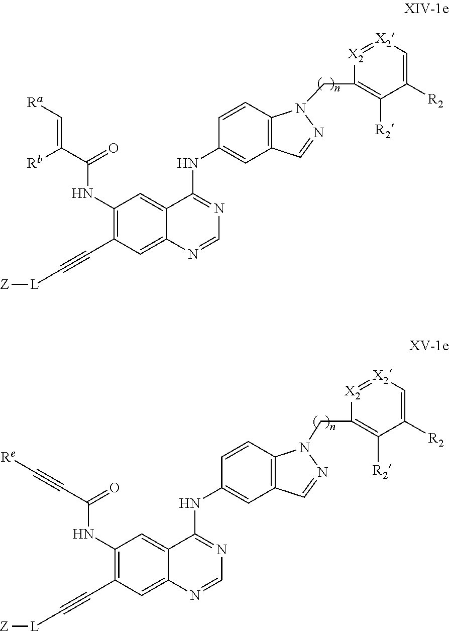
C1(NC(C([Rb])=C[Ra])=O)=C(C#C[L][Z])C=C2C(=C1)C(NC1=CC3=C(C=C1)N(CC1=C([R2])C([R2])=C[X2]=[X2]1)N=C3)=NC=N2.C1(NC(C#C[Re])=O)=C(C#C[L][Z])C=C2C(=C1)C(NC1=CC3=C(C=C1)N(CC1=C([R2])C([R2])=C[X2]=[X2]1)N=C3)=NC=N2
